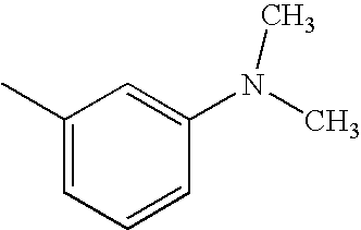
C1(C)=CC=CC(N(C)C)=C1
